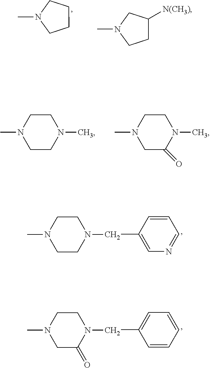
C1=CC=CC=C1CN1CCN(C)CC1=O.C1=C(CN2CCN(C)CC2)C=CC=N1.N1(C)CCCC1.N1(C)CCC([N(CH3)])C1.C1CN(C)CCN1C.C1C(=O)N(C)CCN1C
